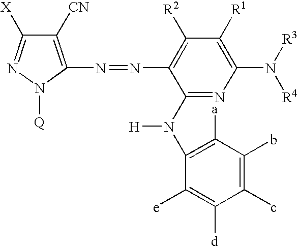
N(=NC1=C([R2])C([R1])=C(N([R3])[R4])N=C1N(C1=C([a])C(b)=C(c)C([d])=C1[e])[H])C1=C([CN])C([X])=NN1[Q]
